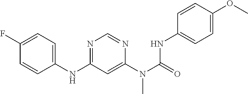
C1(NC2=NC=NC(N(C(NC3=CC=C(OC)C=C3)=O)C)=C2)=CC=C(F)C=C1
